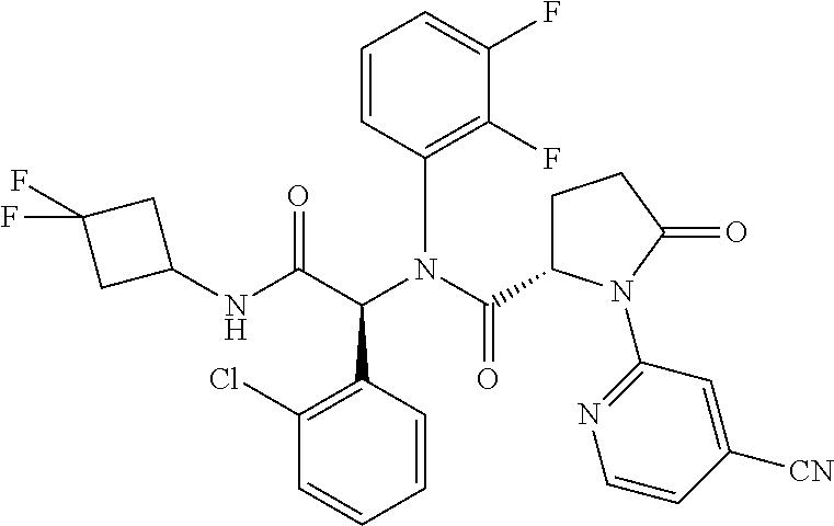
C1=CC=CC(C(C(=O)NC2CC(F)(F)C2)N(C(C2CCC(=O)N2C2=NC=CC([CN])=C2)=O)C2=C(F)C(F)=CC=C2)=C1Cl
